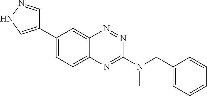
C1(C2=CNN=C2)=CC=C2C(=C1)N=NC(N(CC1=CC=CC=C1)C)=N2
